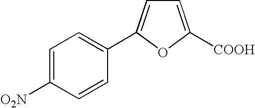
C1=C([O2N])C=CC(C2=CC=C([COOH])O2)=C1
